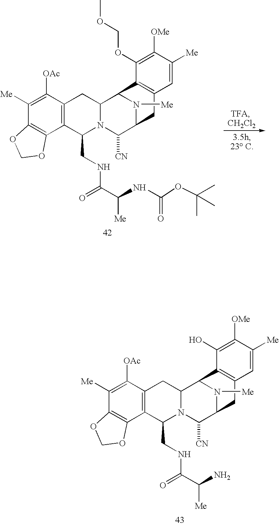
C1([Me])=C([OAc])C2=C(C3=C1OCO3)C(CNC(=O)C([Me])NC(=O)OC(C)(C)C)N1C(C2)C2N([Me])C(C1[CN])CC1=C2C(OCOC)=C([OMe])C([Me])=C1.C1([Me])=C([OAc])C2=C(C3=C1OCO3)C(CNC(=O)C([Me])N)N1C(C2)C2N([Me])C(C1[CN])CC1=C2C(O)=C([OMe])C([Me])=C1
